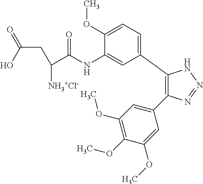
C1(C2=CC=C(OC)C(NC(C(CC(=O)O)[NH3+Cl-])=O)=C2)=C(C2=CC(OC)=C(OC)C(OC)=C2)N=NN1
